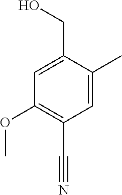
C1(OC)=C(C#N)C=C(C)C(CO)=C1
